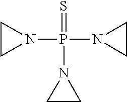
N1(P(N2CC2)(=S)N2CC2)CC1
